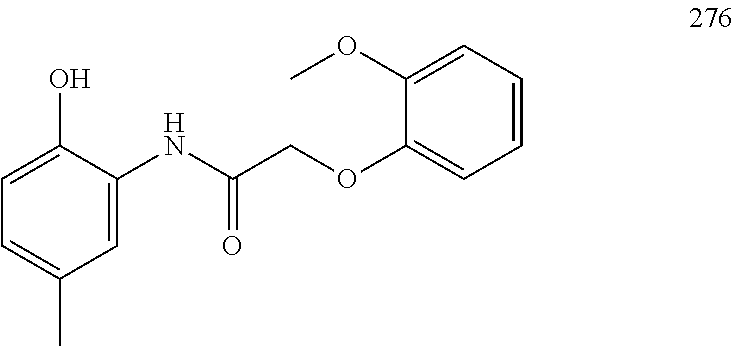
C1=C(NC(COC2=CC=CC=C2OC)=O)C(O)=CC=C1C
